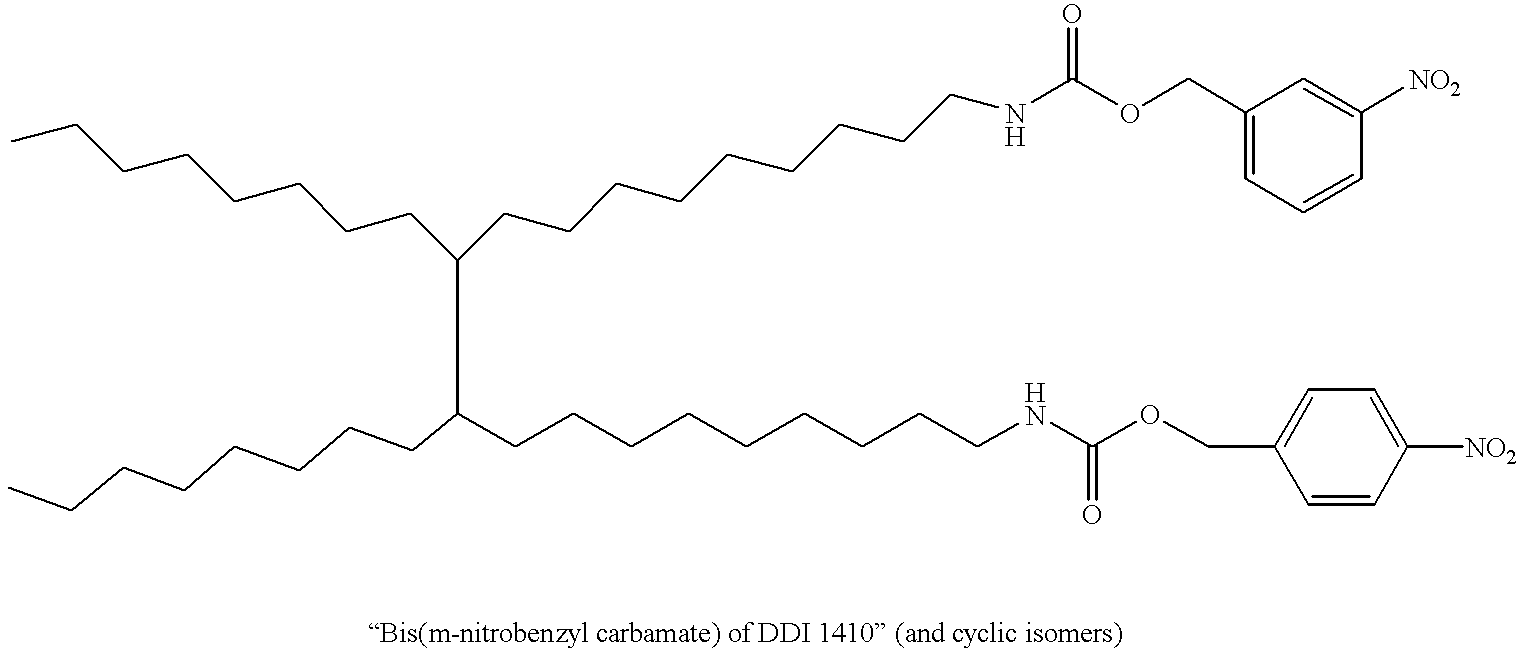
C(CCCCCCCCNC(OCC1=CC=C([NO2])C=C1)=O)C(C(CCCCCCCC)CCCCCCCCCNC(OCC1=CC=CC([NO2])=C1)=O)CCCCCCCC
